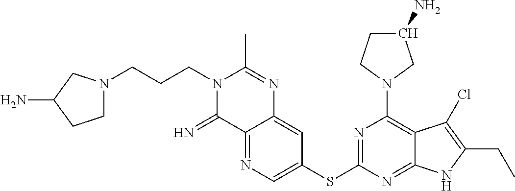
C12=NC=C(SC3=NC(N4CC(N)CC4)=C4C(=N3)NC(CC)=C4Cl)C=C1N=C(C)N(CCCN1CCC(N)C1)C2=N
